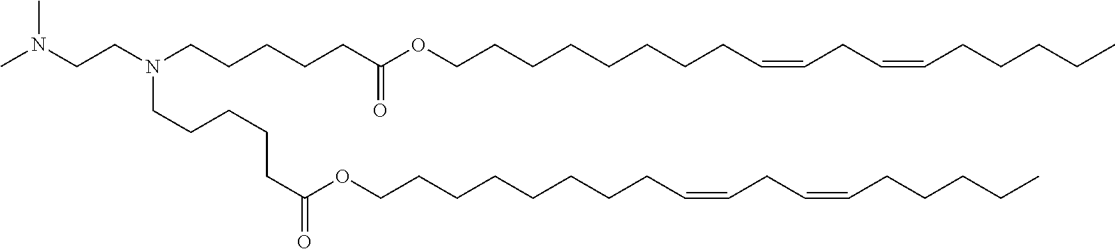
CN(CCN(CCCCCC(OCCCCCCCCC=CCC=CCCCCC)=O)CCCCCC(=O)OCCCCCCCCC=CCC=CCCCCC)C
